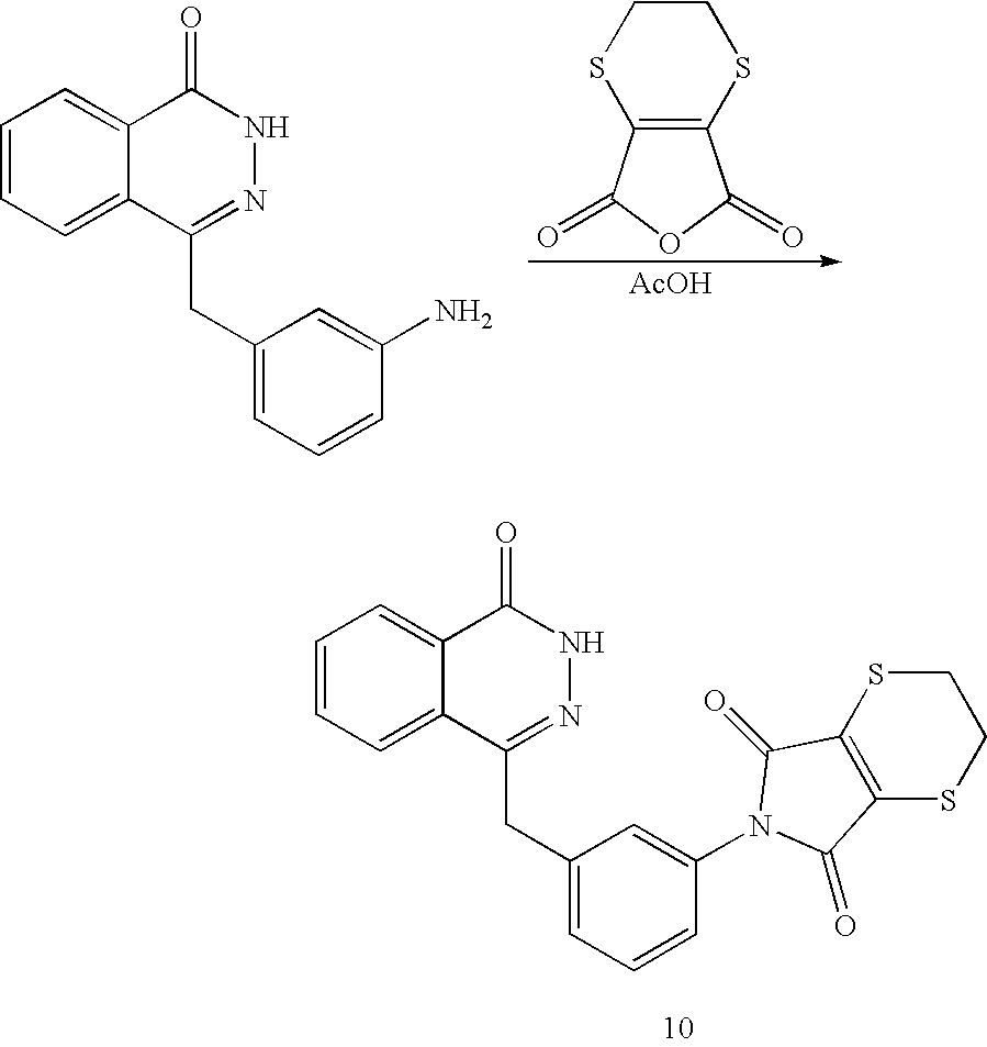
C1=CC=C2C(=C1)C(=O)NN=C2CC1=CC=CC(N)=C1.C12=C(C(=O)OC1=O)SCCS2.[AcOH].C1=CC=C2C(=C1)C(=O)NN=C2CC1=CC=CC(N2C(=O)C3=C(SCCS3)C2=O)=C1
